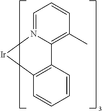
C1=CC2=C(C=C1)[Ir]N1=CC=CC(C)=C21
